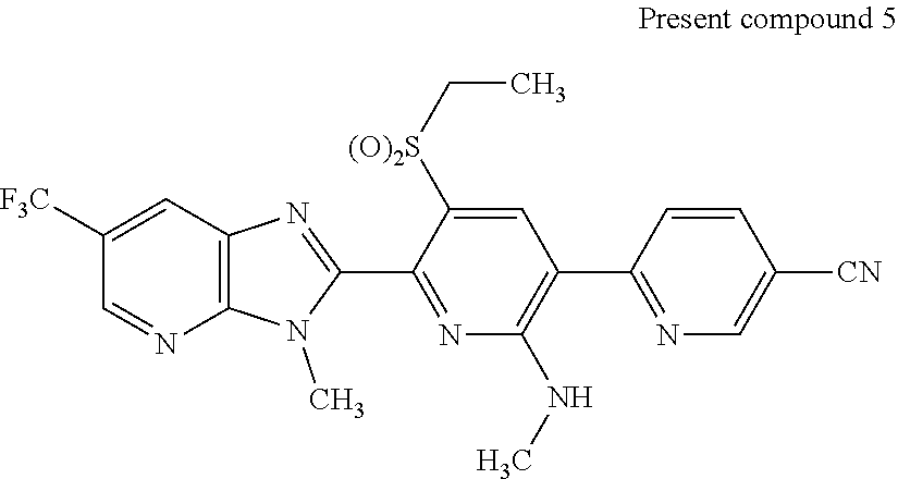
C12=C(C=C([F3C])C=N1)N=C(C1=NC(NC)=C(C3=NC=C([CN])C=C3)C=C1[(O)2S]CC)N2C
